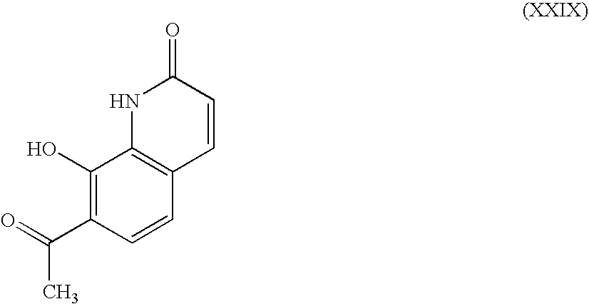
C1(O)=C(C(=O)C)C=CC2=C1NC(=O)C=C2
